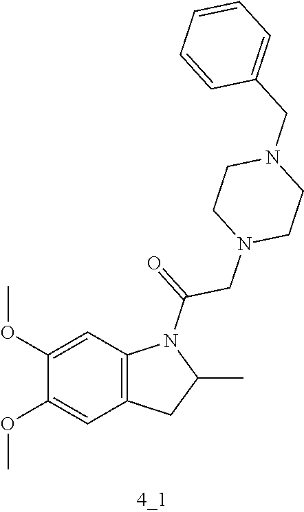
C12=C(C=C(OC)C(OC)=C1)N(C(=O)CN1CCN(CC3=CC=CC=C3)CC1)C(C)C2
